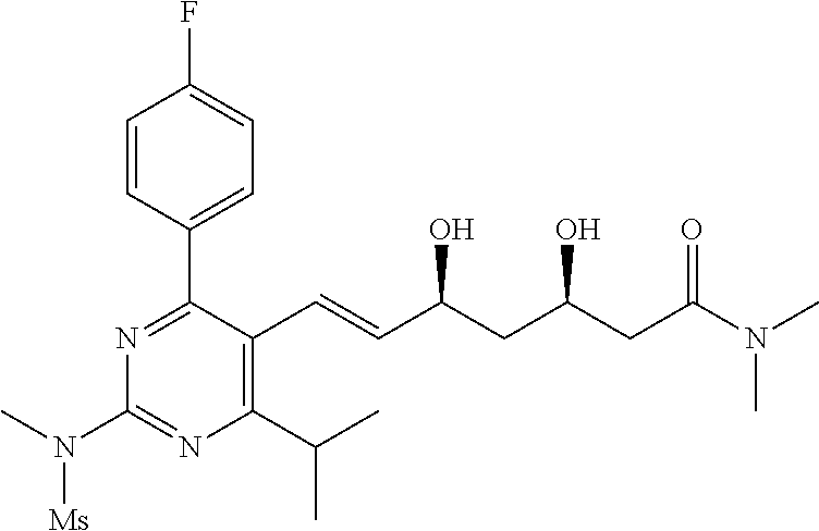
C1=CC(C2=NC(N(C)[Ms])=NC(C(C)C)=C2C=CC(CC(O)CC(N(C)C)=O)O)=CC=C1F
